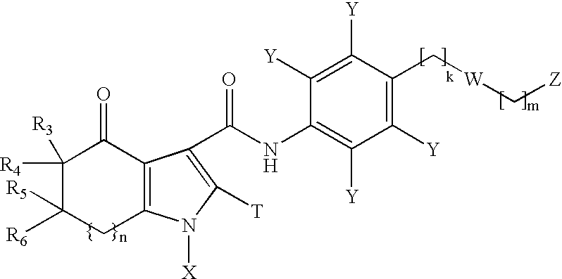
C12=C(C(=O)C([R4])([R3])C([R6])([R5])C1)C(C(=O)NC1=C([Y])C([Y])=C(C[W]C[Z])C([Y])=C1[Y])=C([T])N2[X]
